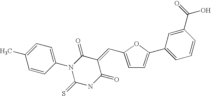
C1=C(C2=CC=CC(C(=O)O)=C2)OC(C=C2C(=O)N(C3=CC=C(C)C=C3)C(=S)NC2=O)=C1
